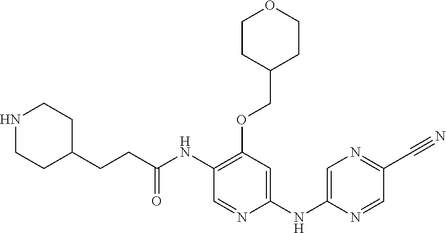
C1(NC(CCC2CCNCC2)=O)=C(OCC2CCOCC2)C=C(NC2=CN=C(C#N)C=N2)N=C1
